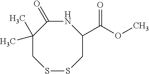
N1C(=O)C(C)(C)CSSCC1C(OC)=O
